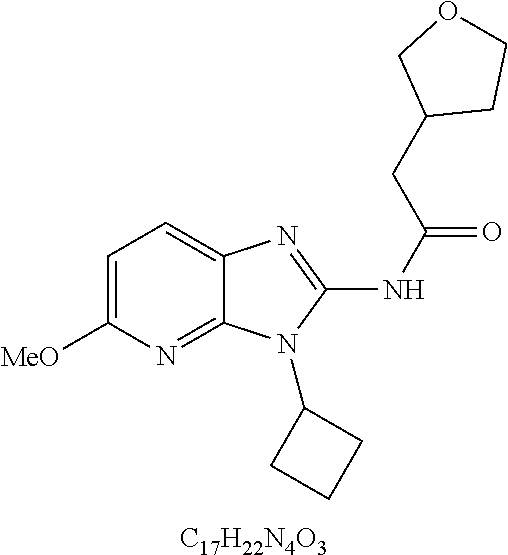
C1=C([MeO])N=C2C(=C1)N=C(NC(=O)CC1CCOC1)N2C1CCC1.[C17H22N4O3]
